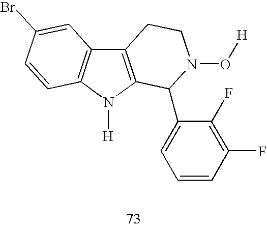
C12=C(N([H])C3=C1C=C(Br)C=C3)C(C1=CC=CC(F)=C1F)N(O[H])CC2
